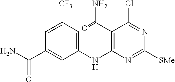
C1=C([CF3])C=C(NC2=C(C(=O)N)C(Cl)=NC([SMe])=N2)C=C1C(N)=O
